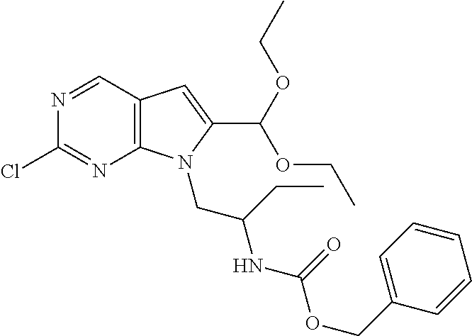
C12=C(C=NC(Cl)=N1)C=C(C(OCC)OCC)N2CC(NC(OCC1=CC=CC=C1)=O)CC
